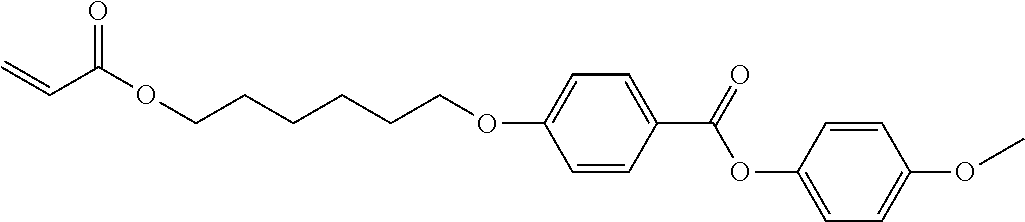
O=C(OCCCCCCOC1=CC=C(C(=O)OC2=CC=C(OC)C=C2)C=C1)C=C
